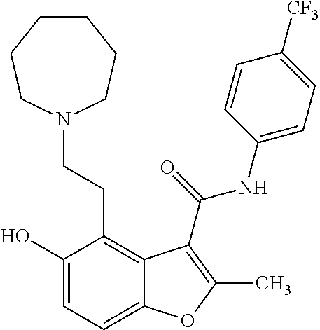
C1(O)=CC=C2C(=C1CCN1CCCCCC1)C(C(=O)NC1=CC=C([CF3])C=C1)=C(C)O2
